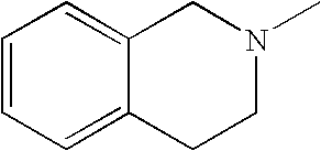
C1=CC=C2C(=C1)CN(C)CC2
